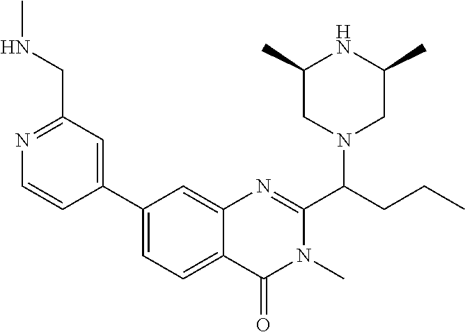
C1(C2=CC(CNC)=NC=C2)=CC=C2C(=C1)N=C(C(CCC)N1CC(C)NC(C)C1)N(C)C2=O
